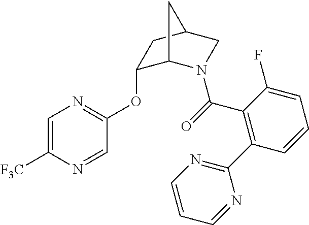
C(=O)(C1=C(C2=NC=CC=N2)C=CC=C1F)N1C2C(OC3=NC=C([F3C])N=C3)CC(C1)C2
